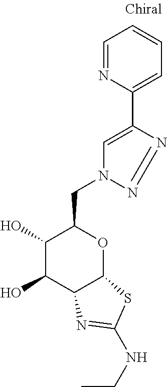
C1(O)C(O)C2C(OC1CN1N=NC(C3=CC=CC=N3)=C1)SC(NCC)=N2
